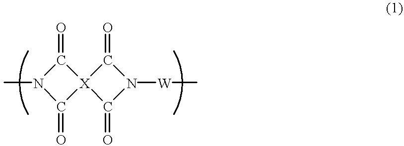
CN1C(=O)[X]2(C1=O)C(=O)N([W]C)C2=O
